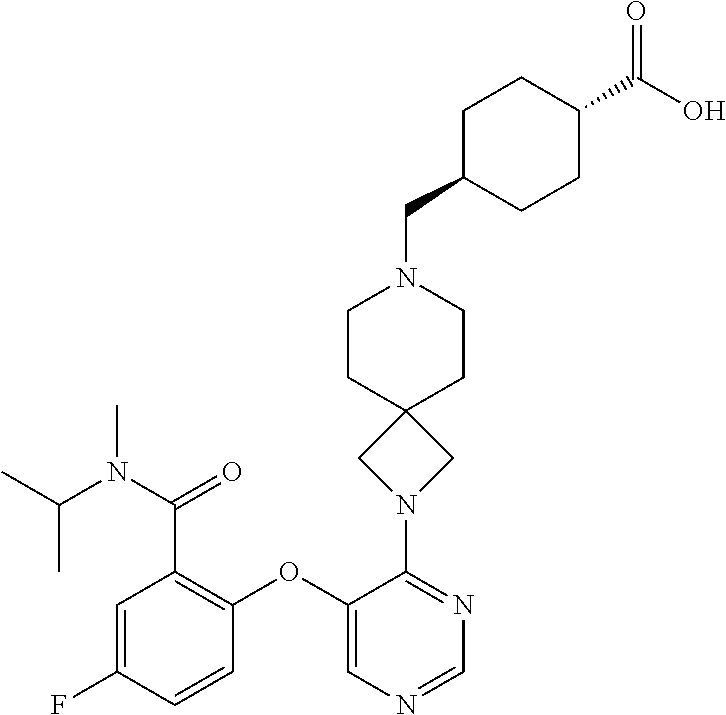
C12(CN(C3=NC=NC=C3OC3=C(C(N(C(C)C)C)=O)C=C(F)C=C3)C1)CCN(CC1CCC(C(=O)O)CC1)CC2
